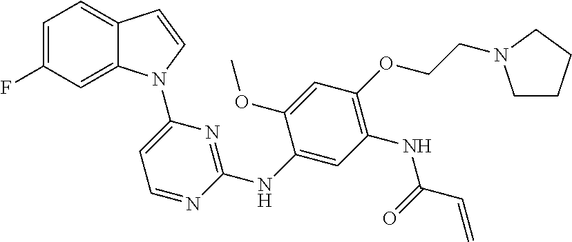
C1(NC2=NC(N3C4=CC(F)=CC=C4C=C3)=CC=N2)=CC(NC(C=C)=O)=C(OCCN2CCCC2)C=C1OC
